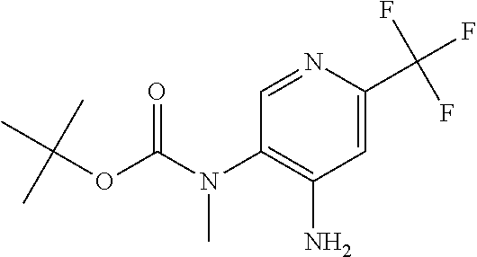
C1(N)=C(N(C(=O)OC(C)(C)C)C)C=NC(C(F)(F)F)=C1
